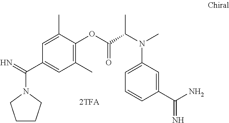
C1CCN(C(=N)C2=CC(C)=C(OC(C(N(C3=CC=CC(C(N)=N)=C3)C)C)=O)C(C)=C2)C1
